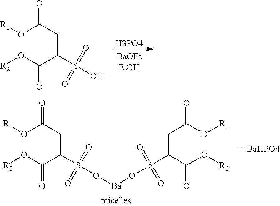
[H3PO4].O(C(CC(C(O[R2])=O)S(O)(=O)=O)=O)[R1].O(C(CC(C(O[R2])=O)S(O[Ba]OS(C(C(O[R2])=O)CC(=O)O[R1])(=O)=O)(=O)=O)=O)[R1]
